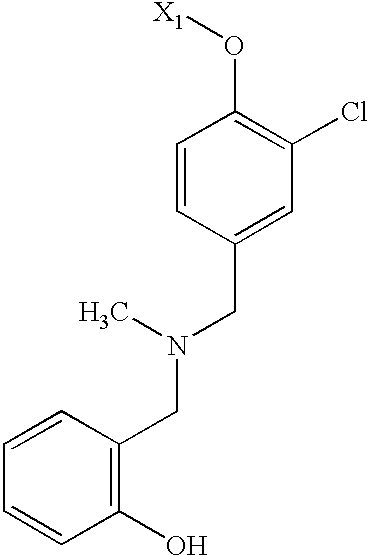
C1=CC(CN(CC2=C(O)C=CC=C2)C)=CC(Cl)=C1O[X1]
